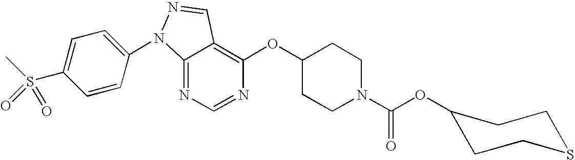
C12=NC=NC(OC3CCN(C(OC4CCSCC4)=O)CC3)=C1C=NN2C1=CC=C(S(C)(=O)=O)C=C1
